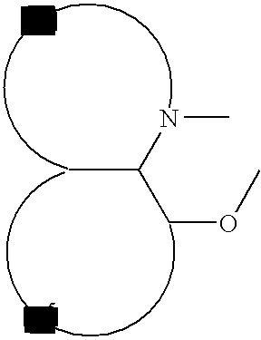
N(C)C(COC)C
